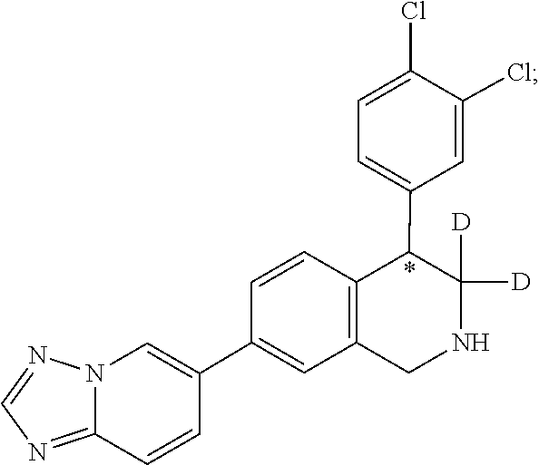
C1(Cl)=CC=C(C2C([D])([D])NCC3=C2C=CC(C2=CN4C(=NC=N4)C=C2)=C3)C=C1Cl
